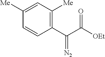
C1(C(C([OEt])=O)=[N2])=C([Me])C=C([Me])C=C1
